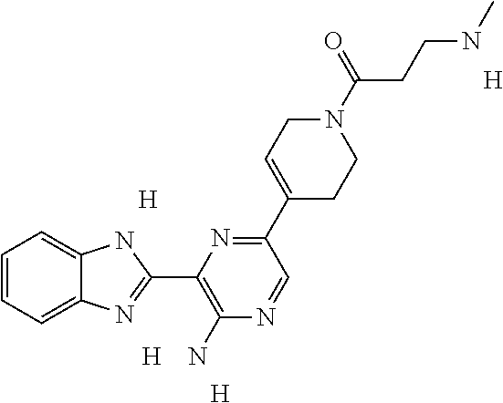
[H].[H].[H].C1=CC=C2C(=C1)NC(C1=C(N)N=CC(C3=CCN(C(CCNC)=O)CC3)=N1)=N2.[H]
